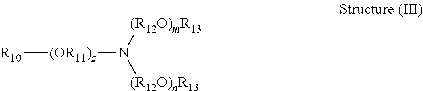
[R10][(OR11)z]N([(R12O)mR13])[(R12O)nR13]
